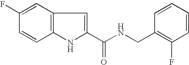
C12=C(NC(C(NCC3=C(F)C=CC=C3)=O)=C1)C=CC(F)=C2
